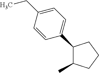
C1(C2=CC=C(CC)C=C2)C(C)CCC1
